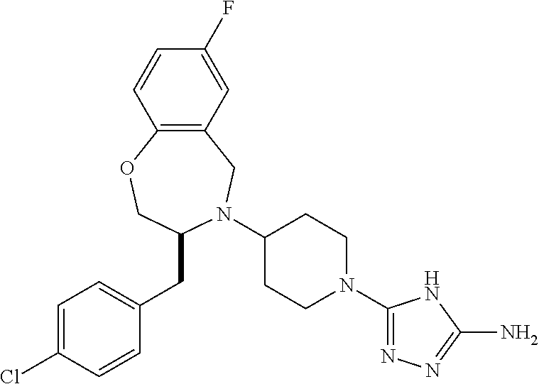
C1=C(Cl)C=CC(CC2N(C3CCN(C4=NN=C(N)N4)CC3)CC3=C(OC2)C=CC(F)=C3)=C1
